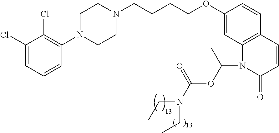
C1(Cl)=CC=CC(N2CCN(CCCCOC3=CC4=C(C=C3)C=CC(=O)N4C(C)OC(=O)N(CC)CC)CC2)=C1Cl
